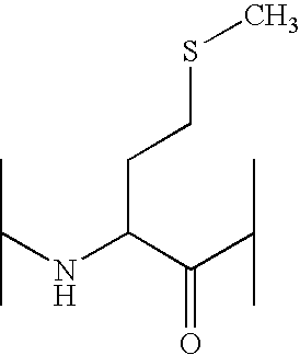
N(C(C(C(C)C)=O)CCSC)C(C)C
